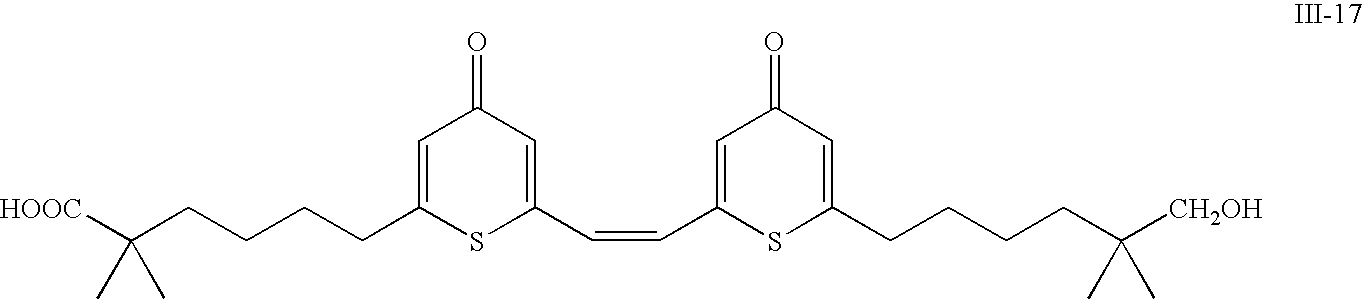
[HOOC]C(CCCCC1=CC(=O)C=C(C=CC2=CC(=O)C=C(CCCCC([CH2OH])(C)C)S2)S1)(C)C
